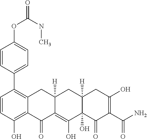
C1=CC(O)=C2C(=C1C1=CC=C(OC(=O)NC)C=C1)CC1([H])C(=C(O)C3(O)C([H])(C1)CC(O)=C(C(N)=O)C3=O)C2=O
